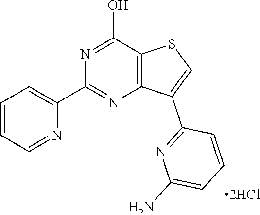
[2HCl].C1=CC=NC(C2=NC3=C(C(O)=N2)SC=C3C2=NC(N)=CC=C2)=C1
